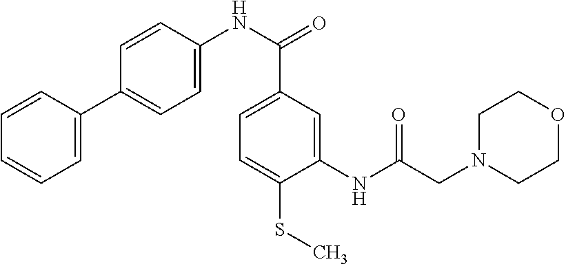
C1=CC(C2=CC=C(NC(=O)C3=CC=C(SC)C(NC(=O)CN4CCOCC4)=C3)C=C2)=CC=C1
